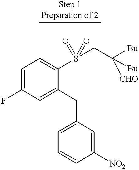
C1(CC2=CC=CC([NO2])=C2)=CC(F)=CC=C1S(CC([Bu])([Bu])[CHO])(=O)=O
